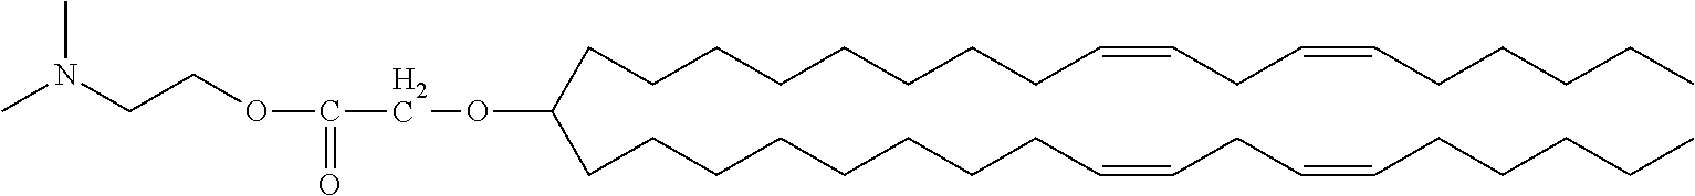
C(CCCCCCC=CCC=CCCCCC)CC(CCCCCCCCC=CCC=CCCCCC)OCC(OCCN(C)C)=O
